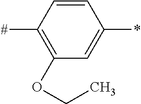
C1=CC([#])=C(OCC)C=C1*
